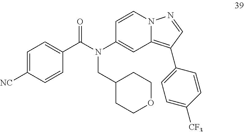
C1=CN2C(=C(C3=CC=C([CF3])C=C3)C=N2)C=C1N(C(C1=CC=C([NC])C=C1)=O)CC1CCOCC1
